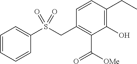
C1=CC=CC(S(CC2=C(C([OMe])=O)C(O)=C(CC)C=C2)(=O)=O)=C1
